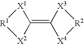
C1(=C2[X3][R2][X4]2)[X1][R1][X2]1
